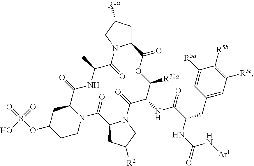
O=S(OC1CCN2C(C1)C(=O)NC(C)C(=O)N1C(CC([R1a])C1)C(=O)OC([R70a])C(NC(C(NC(=O)N[Ar1])CC1=CC([R5c])=C([R5b])C([R5a])=C1)=O)C(=O)N1C(CC([R2])C1)C2=O)(=O)O
